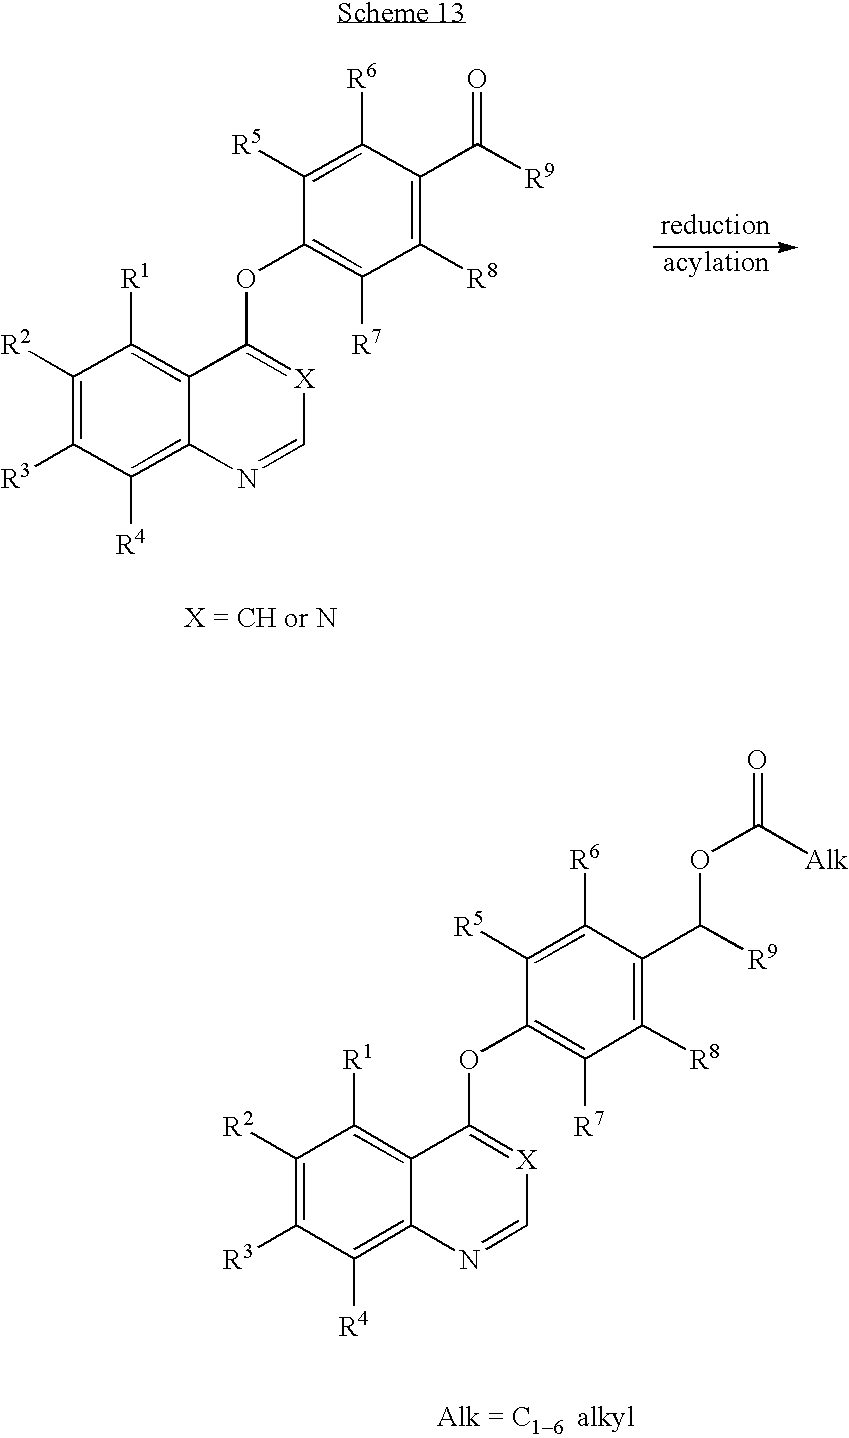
C1([R2])=C([R3])C([R4])=C2C(=C1[R1])C(OC1=C([R7])C([R8])=C(C([R9])=O)C([R6])=C1[R5])=[X]C=N2.C1([R2])=C([R3])C([R4])=C2C(=C1[R1])C(OC1=C([R7])C([R8])=C(C([R9])OC([Alk])=O)C([R6])=C1[R5])=[X]C=N2
